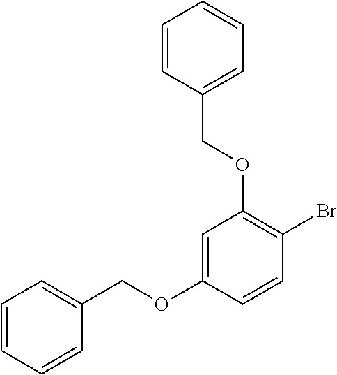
C1=CC(COC2=C(Br)C=CC(OCC3=CC=CC=C3)=C2)=CC=C1
